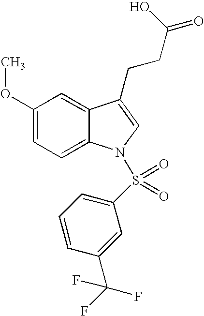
C12=CC(OC)=CC=C1N(S(C1=CC=CC(C(F)(F)F)=C1)(=O)=O)C=C2CCC(O)=O
